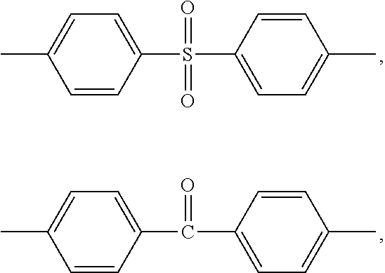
C1=CC(S(C2=CC=C(C)C=C2)(=O)=O)=CC=C1C.C1=CC(C(C2=CC=C(C)C=C2)=O)=CC=C1C
